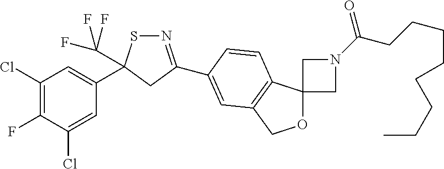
N1=C(C2=CC3=C(C4(OC3)CN(C(=O)CCCCCCCC)C4)C=C2)CC(C2=CC(Cl)=C(F)C(Cl)=C2)(C(F)(F)F)S1
